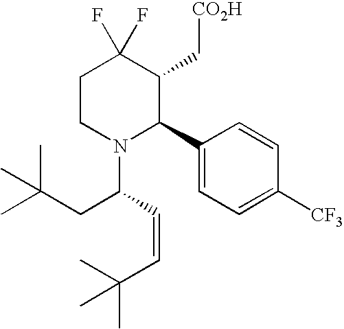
C1CN(C(C=CC(C)(C)C)CC(C)(C)C)C(C2=CC=C([CF3])C=C2)C(C[CO2H])C1(F)F
